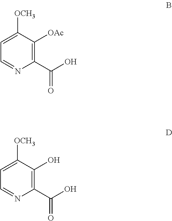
C1=C([OCH3])C([OAc])=C(C(O)=O)N=C1.C1=C([OCH3])C(O)=C(C(O)=O)N=C1
